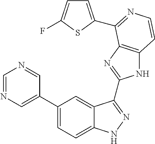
C1(C2=CN=CN=C2)=CC=C2C(=C1)C(C1=NC3=C(N1)C=CN=C3C1=CC=C(F)S1)=NN2
